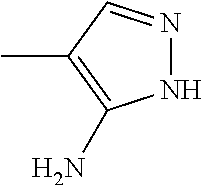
CC1=C(N)NN=C1
